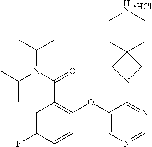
C1=C(F)C=CC(OC2=CN=CN=C2N2CC3(C2)CCNCC3)=C1C(N(C(C)C)C(C)C)=O.Cl
